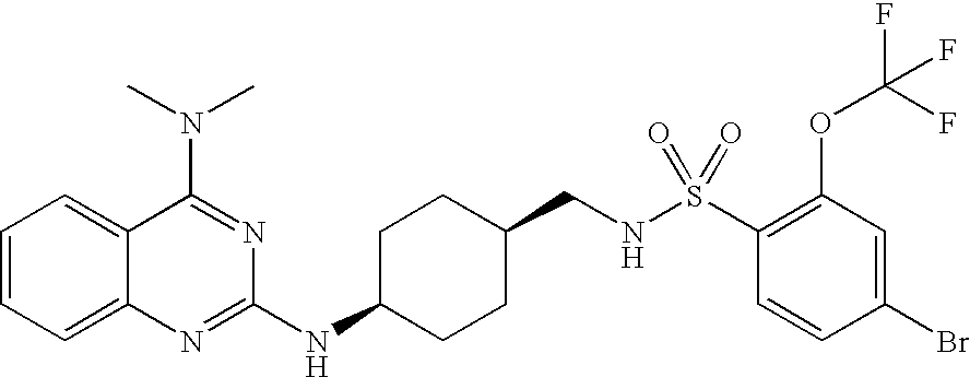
C1=CC=C2C(=C1)C(N(C)C)=NC(NC1CCC(CNS(C3=C(OC(F)(F)F)C=C(Br)C=C3)(=O)=O)CC1)=N2
